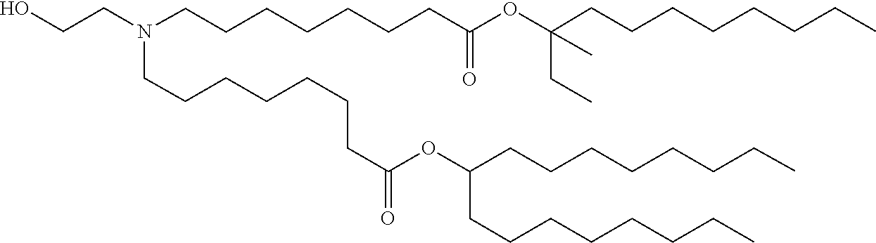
C(CC)CCCCCC(OC(CCCCCCCN(CCCCCCCC(=O)OC(CC)(CCCCCCCC)C)CCO)=O)CCCCCCCC
